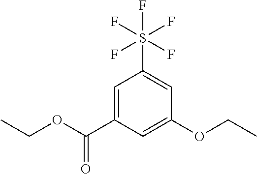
C1=C(C(OCC)=O)C=C(OCC)C=C1S(F)(F)(F)(F)F
